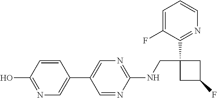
C1=NC(NCC2(C3=NC=CC=C3F)CC(F)C2)=NC=C1C1=CN=C(O)C=C1
